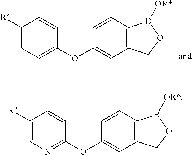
C1=C([Re])C=CC(OC2=CC3=C(C=C2)B([OR*])OC3)=C1.C1=C([Re])C=CC(OC2=CC3=C(C=C2)B([OR*])OC3)=N1
